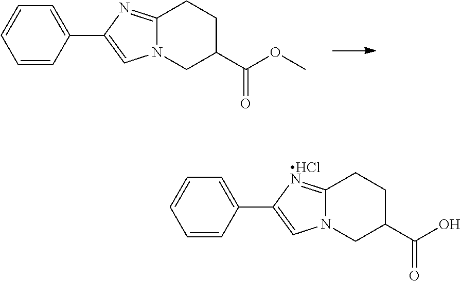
C1(C2=CN3C(=N2)CCC(C(OC)=O)C3)=CC=CC=C1.C1(C2=CN3C(=[HClN]2)CCC(C(O)=O)C3)=CC=CC=C1
